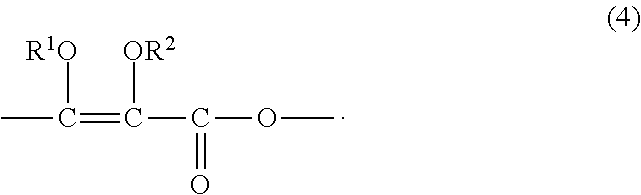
CC(=C(C(OC)=O)[OR2])[R1O]
